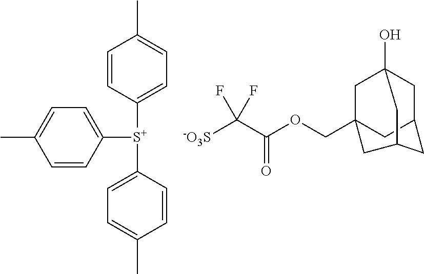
C1([S+](C2=CC=C(C)C=C2)C2=CC=C(C)C=C2)=CC=C(C)C=C1.[-O3S]C(C(OCC12CC3CC(O)(C1)CC(C2)C3)=O)(F)F
